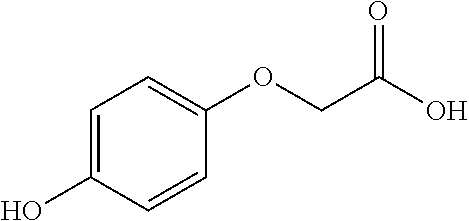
C1=C(O)C=CC(OCC(O)=O)=C1
